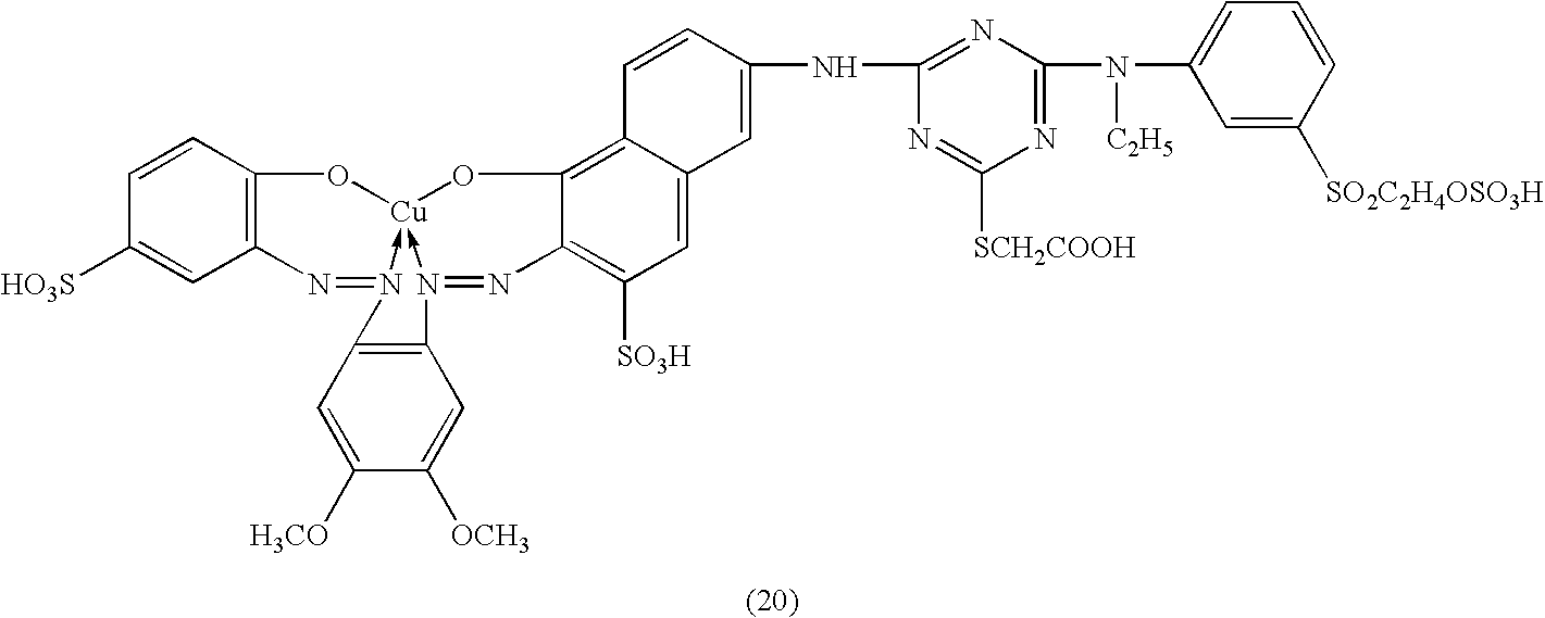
C1=CC2=C(C=C1[HO3S])N=N1->[Cu]3(-N(=NC4=C([SO3H])C=C5C(=C4O3)C=CC(NC3=NC(N(C4=CC=CC([SO2C2H4OSO3H])=C4)[C2H5])=NC([SCH2COOH])=N3)=C5)C3=C1C=C([H3CO])C([OCH3])=C3)O2
